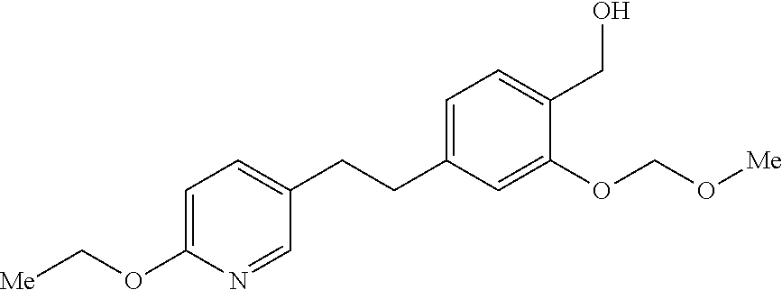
C1=C(OC[Me])N=CC(CCC2=CC=C(CO)C(OCO[Me])=C2)=C1
